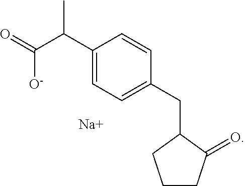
C1(C(C([O-])=O)C)=CC=C(CC2CCCC2=O)C=C1.[Na]
